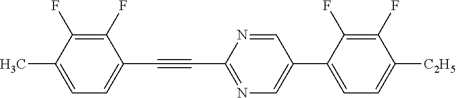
C1(F)=C(F)C(C)=CC=C1C#CC1=NC=C(C2=CC=C([C2H5])C(F)=C2F)C=N1
